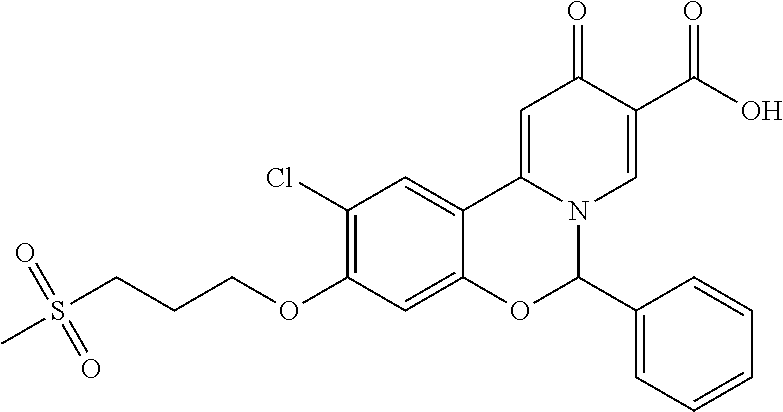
C1(Cl)=C(OCCCS(C)(=O)=O)C=C2C(=C1)C1=CC(=O)C(C(O)=O)=CN1C(C1=CC=CC=C1)O2
